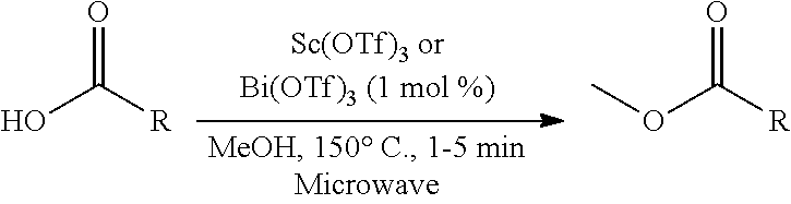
OC([R])=O.COC([R])=O
